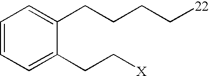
C1=CC=C(CC[X])C(CCCC[22])=C1
